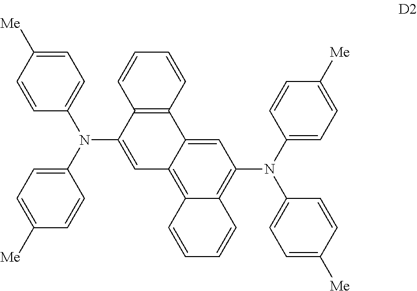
C1=C([Me])C=CC(N(C2=CC=C([Me])C=C2)C2=CC3=C4C(=C(N(C5=CC=C([Me])C=C5)C5=CC=C([Me])C=C5)C=C3C3=C2C=CC=C3)C=CC=C4)=C1
